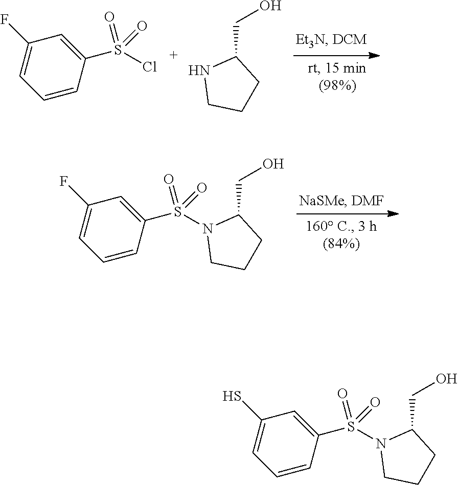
SC1=CC=CC(S(N2CCCC2CO)(=O)=O)=C1.FC1=CC=CC(S(Cl)(=O)=O)=C1.N1CCCC1CO.FC1=CC=CC(S(N2CCCC2CO)(=O)=O)=C1
